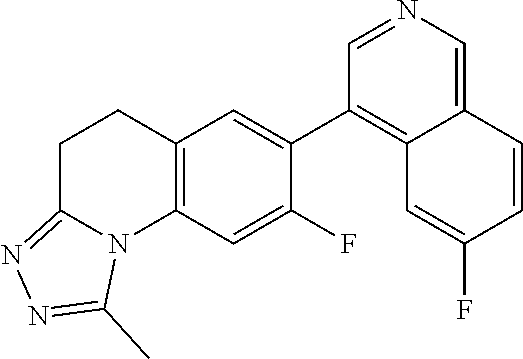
C12=C(C=C(F)C(C3=C4C(=CN=C3)C=CC(F)=C4)=C1)N1C(=NN=C1C)CC2
